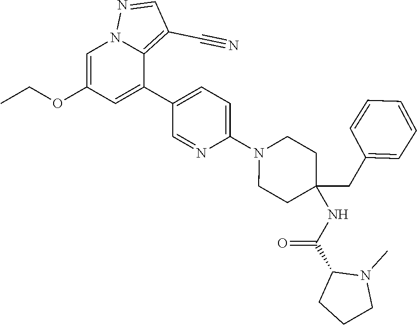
C1=C(OCC)C=C(C2=CC=C(N3CCC(NC(C4CCCN4C)=O)(CC4=CC=CC=C4)CC3)N=C2)C2=C(C#N)C=NN12
